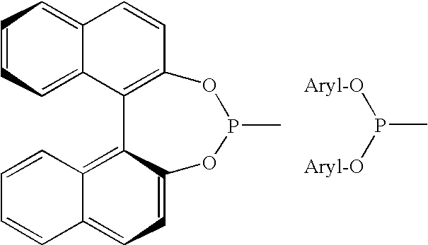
C1=CC=C2C(=C1)C=CC1=C2C2=C3C(=CC=C2OP(C)O1)C=CC=C3.CP([Aryl-O])[Aryl-O]
